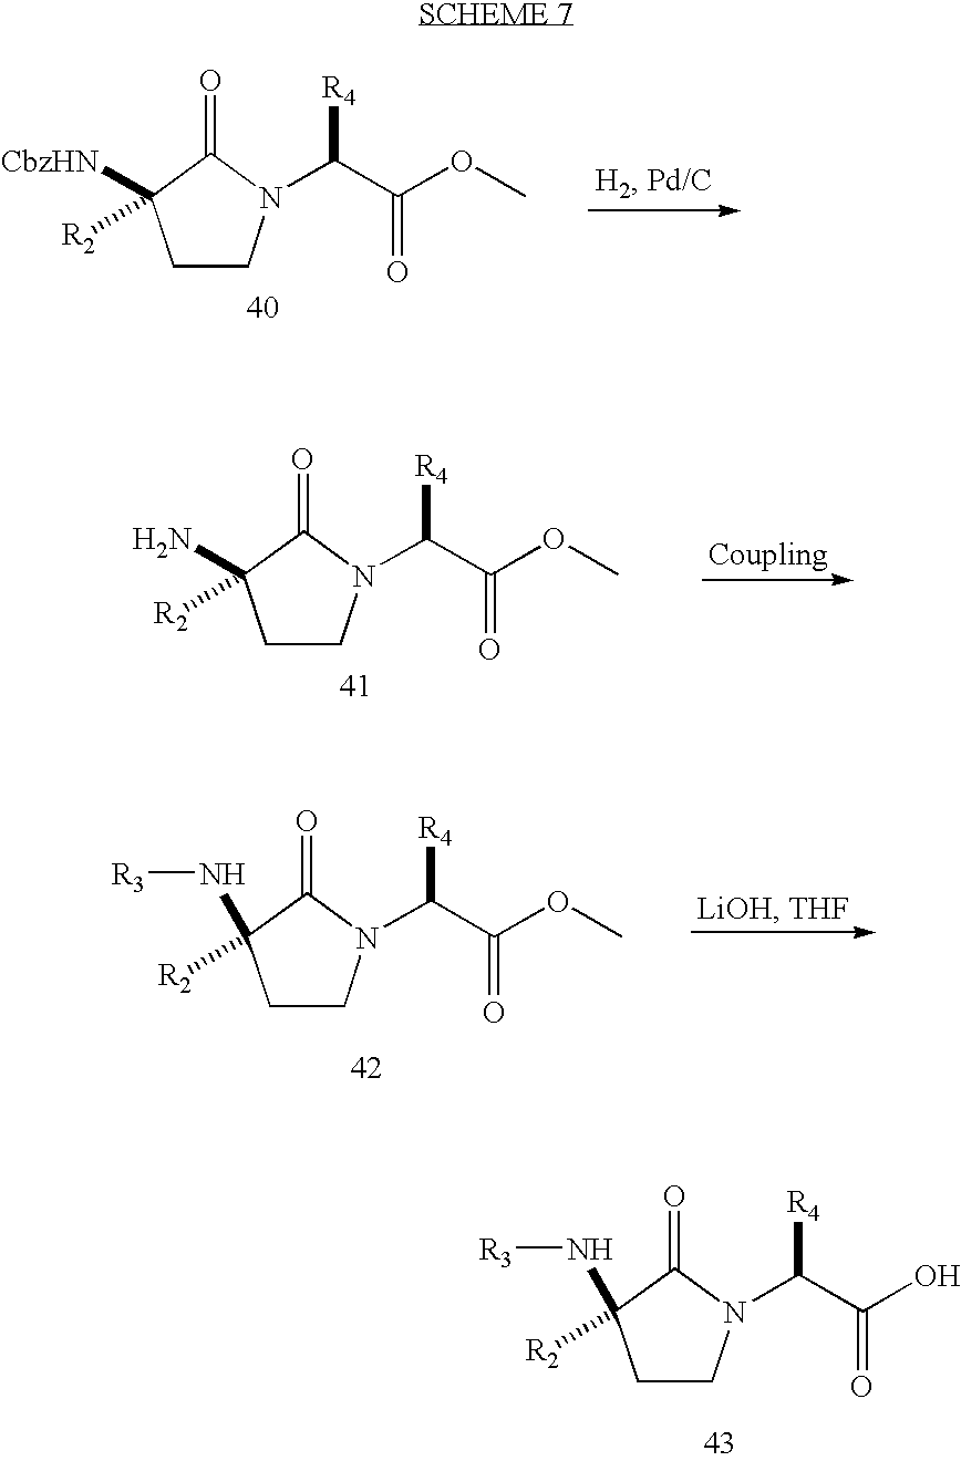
O=C1C([CbzHN])([R2])CCN1C(C(OC)=O)[R4].O=C1C(N)([R2])CCN1C(C(OC)=O)[R4].O=C1C(N[R3])([R2])CCN1C(C(OC)=O)[R4].O=C1C(N[R3])([R2])CCN1C(C(O)=O)[R4]
